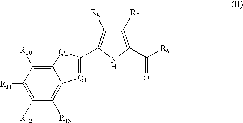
C1([R10])=C2[Q4]C(C3=C([R8])C([R7])=C(C([R6])=O)N3)=[Q1]C2=C([R13])C([R12])=C1[R11]
